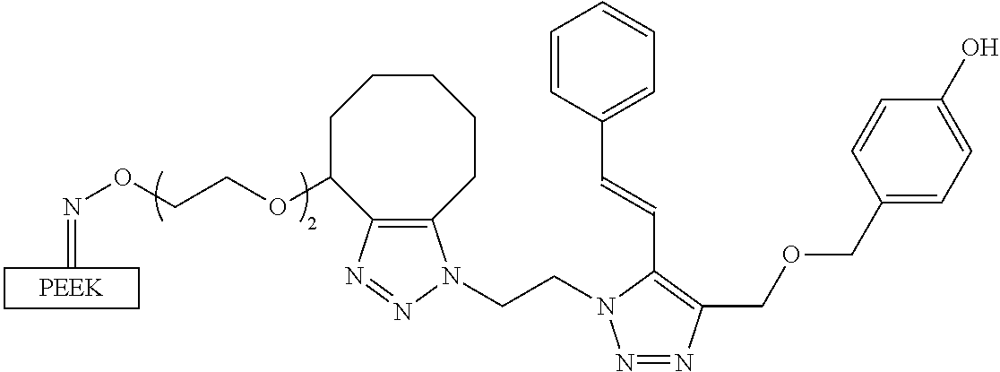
C=NOCCOC1CCCCCC2=C1N=NN2CCN1N=NC(COCC2=CC=C(O)C=C2)=C1C=CC1=CC=CC=C1
